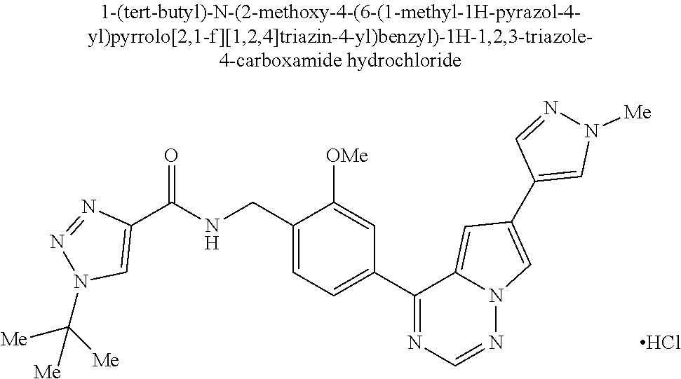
C1(C(NCC2=CC=C(C3=NC=NN4C3=CC(C3=CN([Me])N=C3)=C4)C=C2[OMe])=O)=CN(C([Me])([Me])[Me])N=N1.Cl
